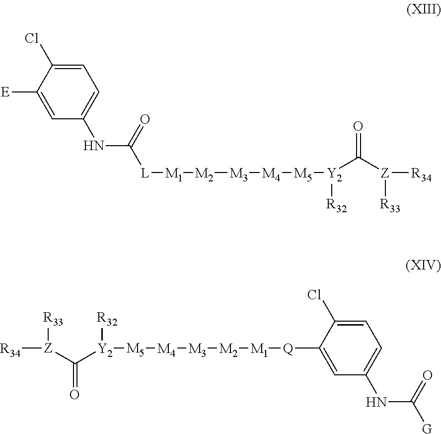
C1=C(Cl)C([E])=CC(NC([L][M1][M2][M3][M4][M5][Y2](C([Z]([R34])[R33])=O)[R32])=O)=C1.[R34][Z](C([Y2]([R32])[M5][M4][M3][M2][M1][Q]C1=CC(NC([G])=O)=CC=C1Cl)=O)[R33]
